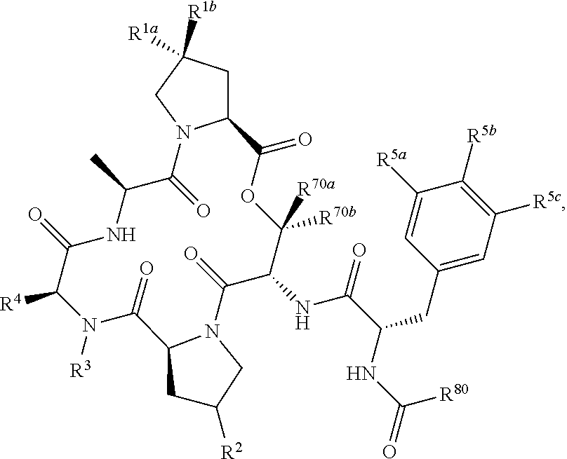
C12CC([R1b])([R1a])CN1C(=O)C(C)NC(=O)C([R4])N([R3])C(=O)C1N(C(=O)C(NC(=O)C(CC3=CC([R5c])=C([R5b])C([R5a])=C3)NC(=O)[R80])C([R70a])([R70b])OC2=O)CC([R2])C1
